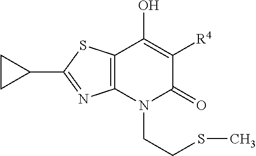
C12=C(N(CCSC)C(=O)C([R4])=C1O)N=C(C1CC1)S2
